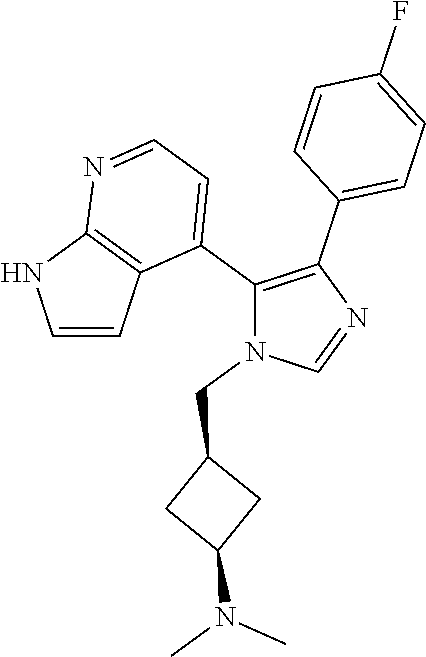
C1=CC2=C(N1)N=CC=C2C1=C(C2=CC=C(F)C=C2)N=CN1CC1CC(N(C)C)C1
